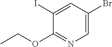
C1=C(Br)C=C(I)C(OCC)=N1
